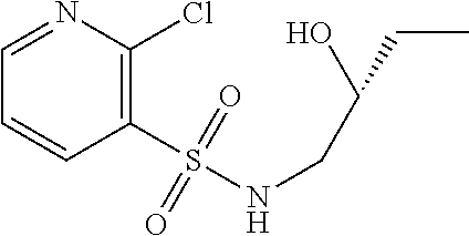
C1=CC(S(NCC(CC)O)(=O)=O)=C(Cl)N=C1
